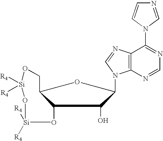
C12O[Si]([R4])([R4])O[Si]([R4])([R4])OCC1OC(N1C3=C(N=C1)C(N1C=CN=C1)=NC=N3)C2O
